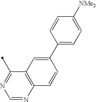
C12=C(N=CN=C1C)C=CC(C1=CC=C([NMe2])C=C1)=C2
